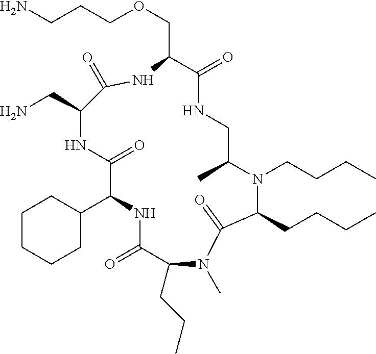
C1CCCC(C2NC(=O)C(CCC)N(C)C(=O)C(CCCC)N(CCCC)C(C)CNC(=O)C(COCCCN)NC(=O)C(CN)NC2=O)C1
